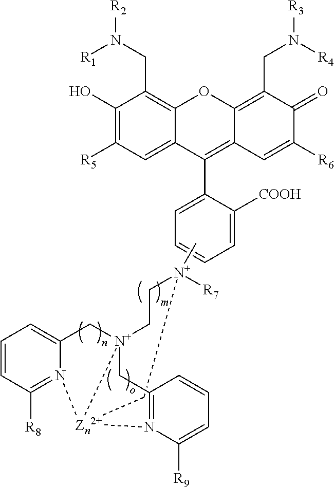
C1(O)=C([R5])C=C2C(=C1CN([R2])[R1])OC1=C(CN([R3])[R4])C(=O)C([R6])=CC1=C2C1=CC=CC=C1[COOH].C1[N+](C)([R7])CC[N+]23CC4=N(C([R9])=CC=C4)[Zn2+]12N1=C([R8])C=CC=C1C3
